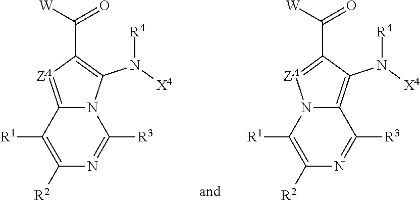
C1([R2])=C([R1])N2C(=C(N([R4])[X4])C(C([W])=O)=[ZA]2)C([R3])=N1.C1([R2])=C([R1])C2=[ZA]C(C([W])=O)=C(N([R4])[X4])N2C([R3])=N1
